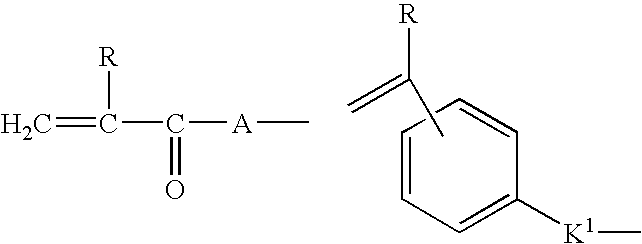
C1=CC=CC([K1]C)=C1.CC(=C)[R].C=C(C([A]C)=O)[R]
